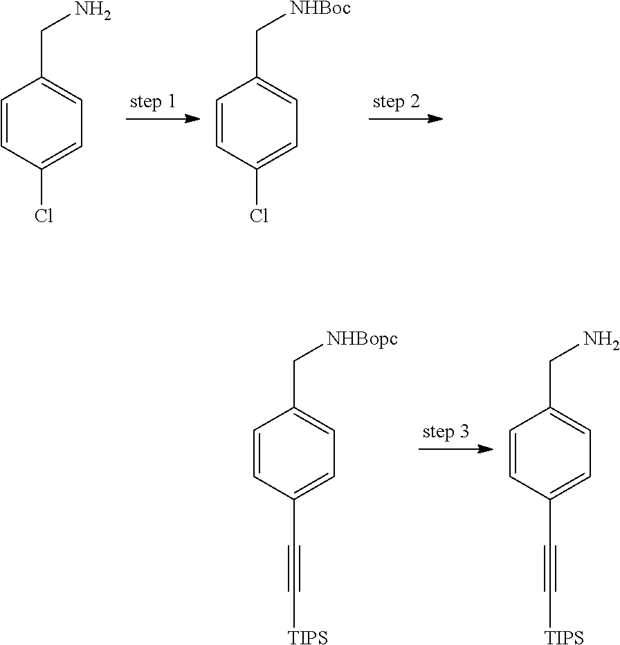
C1=CC(Cl)=CC=C1CN.C1=CC(Cl)=CC=C1C[NHBoc].C1=CC(C#C[TIPS])=CC=C1C[NHBopc].C1=CC(C#C[TIPS])=CC=C1CN
